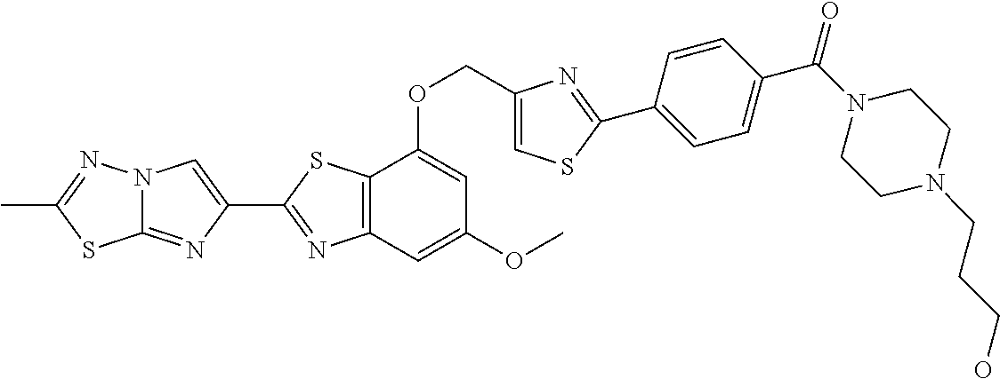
C12=NC(C3=NC4=C(S3)C(OCC3=CSC(C5=CC=C(C(N6CCN(CCCO)CC6)=O)C=C5)=N3)=CC(OC)=C4)=CN1N=C(C)S2
